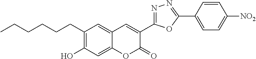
CCCCCCC1=C(O)C=C2C(=C1)C=C(C1=NN=C(C3=CC=C([NO2])C=C3)O1)C(=O)O2
